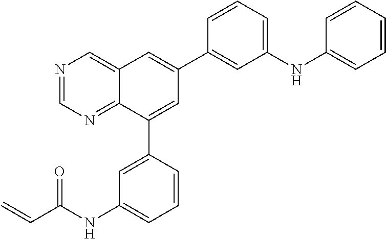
N1=CN=C2C(=C1)C=C(C1=CC(NC3=CC=CC=C3)=CC=C1)C=C2C1=CC(NC(C=C)=O)=CC=C1
